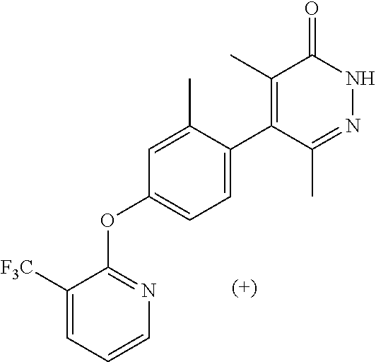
C1(C)=C(C2=CC=C(OC3=NC=CC=C3[F3C])C=C2C)C(C)=NNC1=O
